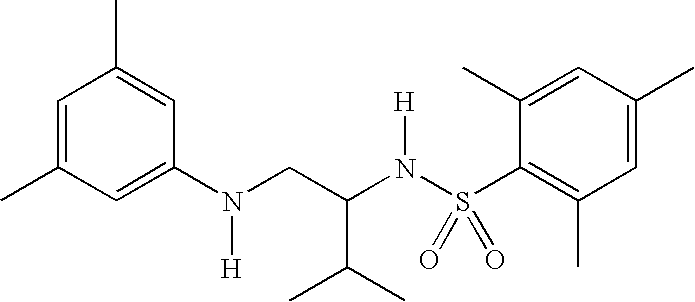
C1=C(C)C=C(N(CC(N(S(C2=C(C)C=C(C)C=C2C)(=O)=O)[H])C(C)C)[H])C=C1C
